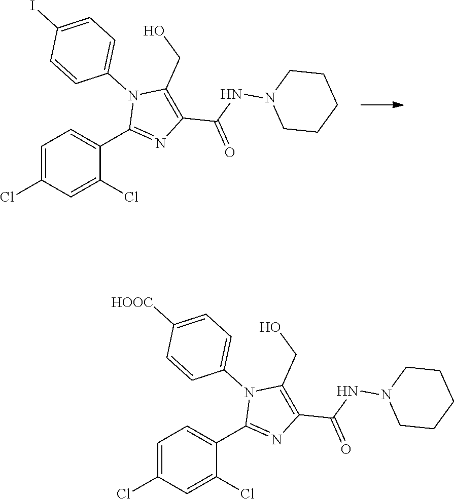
C1CCCCN1NC(C1=C(CO)N(C2=CC=C(I)C=C2)C(C2=CC=C(Cl)C=C2Cl)=N1)=O.C1CCCCN1NC(C1=C(CO)N(C2=CC=C([HOOC])C=C2)C(C2=CC=C(Cl)C=C2Cl)=N1)=O
